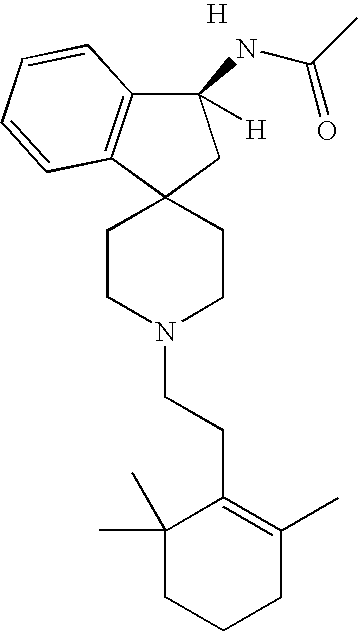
[H].C1(NC(=O)C)([H])C2=C(C3(C1)CCN(CCC1=C(C)CCCC1(C)C)CC3)C=CC=C2
